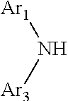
N([Ar3])[Ar1]
